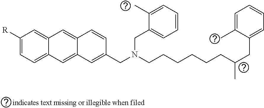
C1([R])=CC=C2C(=C1)C=C1C(=C2)C=C(CN(CC2=CC=CC=C2C)CCCCCCC(CC2=CC=CC=C2C)C)C=C1
